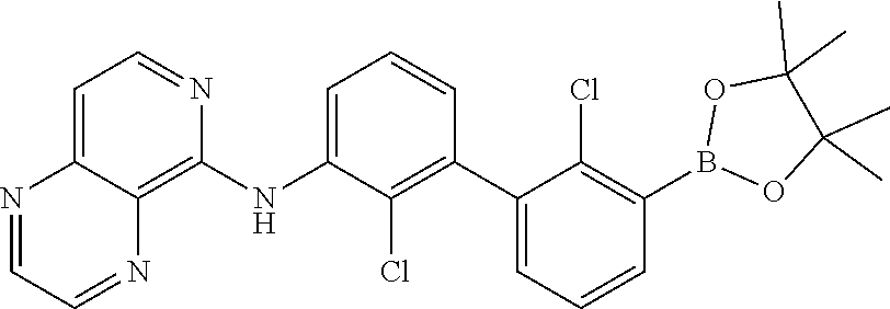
O1B(C2=C(Cl)C(C3=C(Cl)C(NC4=C5C(=CC=N4)N=CC=N5)=CC=C3)=CC=C2)OC(C)(C)C1(C)C
